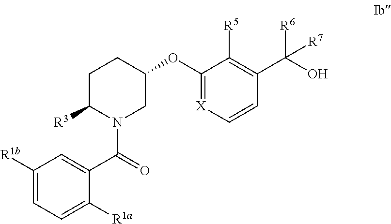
C1C([R3])N(C(=O)C2=CC([R1b])=CC=C2[R1a])CC(OC2=[X]C=CC(C([R6])(O)[R7])=C2[R5])C1
